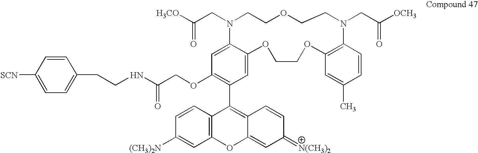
C1(OCC(NCCC2=CC=C([SCN])C=C2)=O)=C(C2=C3C(=CC(=[N(CH3)2])C=C3)OC3=C2C=CC([(CH3)2N])=C3)C=C2C(=C1)N(CC([H3CO])=O)CCOCCN(CC([OCH3])=O)C1=C(OCCO2)C=C(C)C=C1
